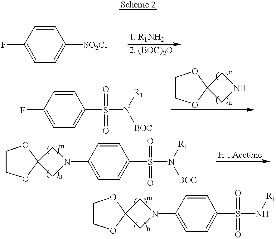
C1(F)=CC=C([SO2Cl])C=C1.C1=CC(F)=CC=C1S(N([BOC])[R1])(=O)=O.C1COC2(O1)CNC2.C1COC2(O1)CN(C1=CC=C(S(N([BOC])[R1])(=O)=O)C=C1)C2.C1COC2(O1)CN(C1=CC=C(S(N[R1])(=O)=O)C=C1)C2
